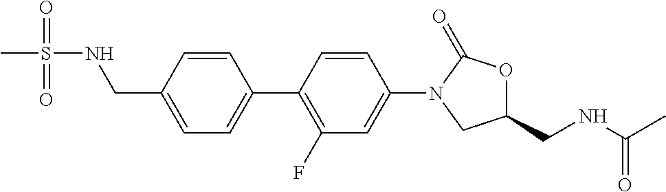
N(CC1=CC=C(C2=C(F)C=C(N3CC(CNC(C)=O)OC3=O)C=C2)C=C1)S(=O)(C)=O
